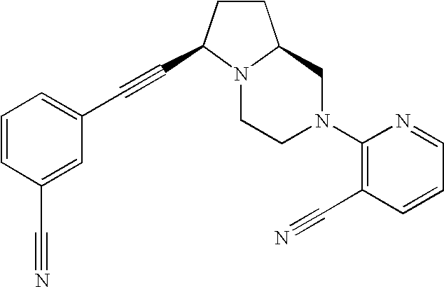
C1=CC(C#N)=CC(C#CC2CCC3N2CCN(C2=C(C#N)C=CC=N2)C3)=C1
